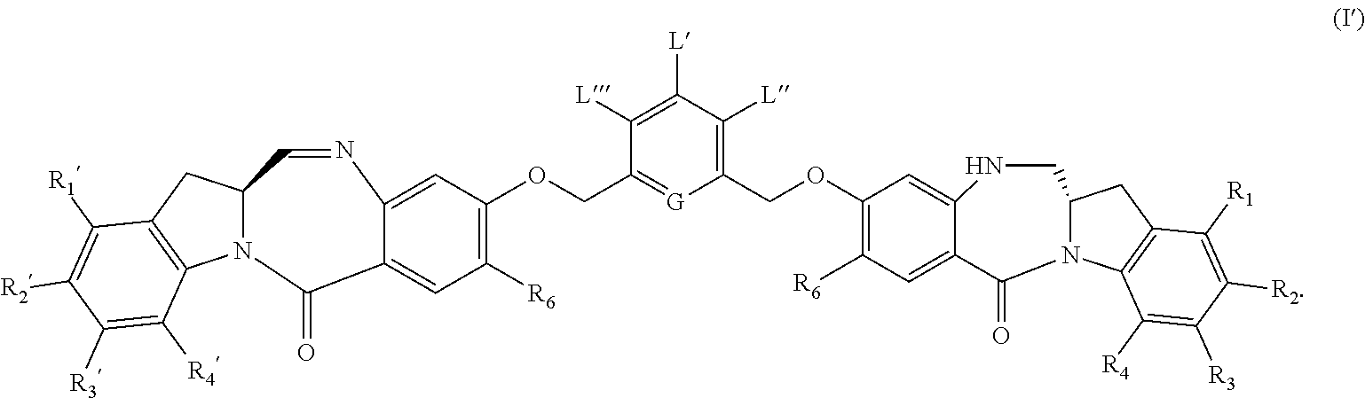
C1(OCC2=C([L])C([L])=C([L])C(COC3=C([R6])C=C4C(=C3)N=CC3N(C4=O)C4=C(C3)C([R1])=C([R2])C([R3])=C4[R4])=[G]2)=C([R6])C=C2C(=C1)NCC1N(C2=O)C2=C(C1)C([R1])=C([R2])C([R3])=C2[R4]
